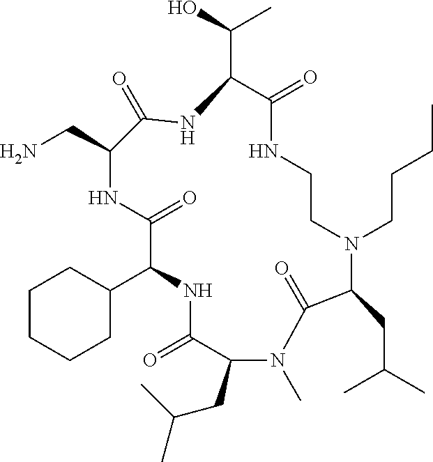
C1CCCC(C2NC(=O)C(CC(C)C)N(C)C(=O)C(CC(C)C)N(CCCC)CCNC(=O)C(C(O)C)NC(=O)C(CN)NC2=O)C1
